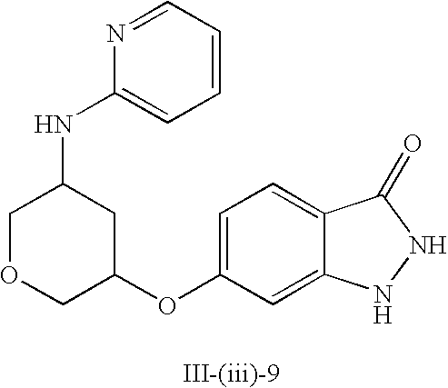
C1=C(OC2CC(NC3=CC=CC=N3)COC2)C=C2C(=C1)C(=O)NN2
